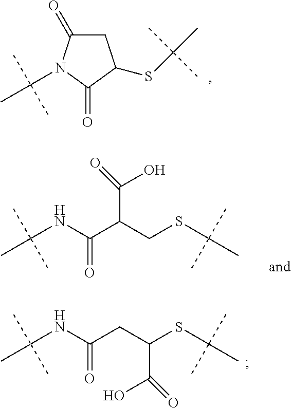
C1C(=O)N(C(C)(C)C)C(=O)C1SC(C)(C)C.C(SCC(C(=O)NC(C)(C)C)C(O)=O)(C)(C)C.C(SC(CC(=O)NC(C)(C)C)C(O)=O)(C)(C)C
